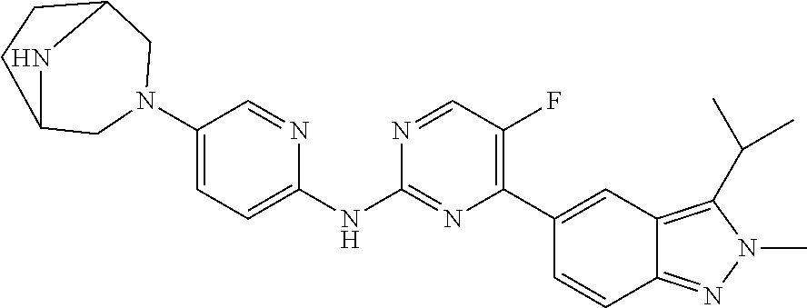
N1(C2=CC=C(NC3=NC(C4=CC5=C(C(C)C)N(C)N=C5C=C4)=C(F)C=N3)N=C2)CC2CCC(C1)N2
